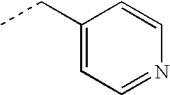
CCC1=CC=NC=C1
